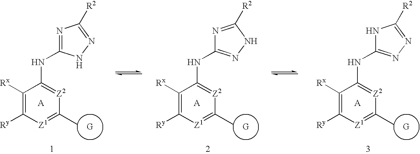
C1([Rx])=C([Ry])[Z1]=C(C)[Z2]=C1NC1=NC([R2])=NN1.C1([Rx])=C([Ry])[Z1]=C(C)[Z2]=C1NC1=NNC([R2])=N1.C1([Rx])=C([Ry])[Z1]=C(C)[Z2]=C1NC1=NN=C([R2])N1
